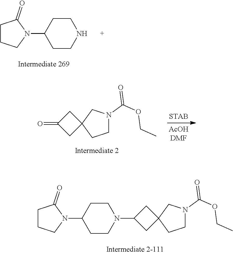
C1N(C(OCC)=O)CC2(C1)CC(N1CCC(N3CCCC3=O)CC1)C2.C1CCN(C2CCNCC2)C1=O.C1N(C(OCC)=O)CC2(C1)CC(=O)C2
